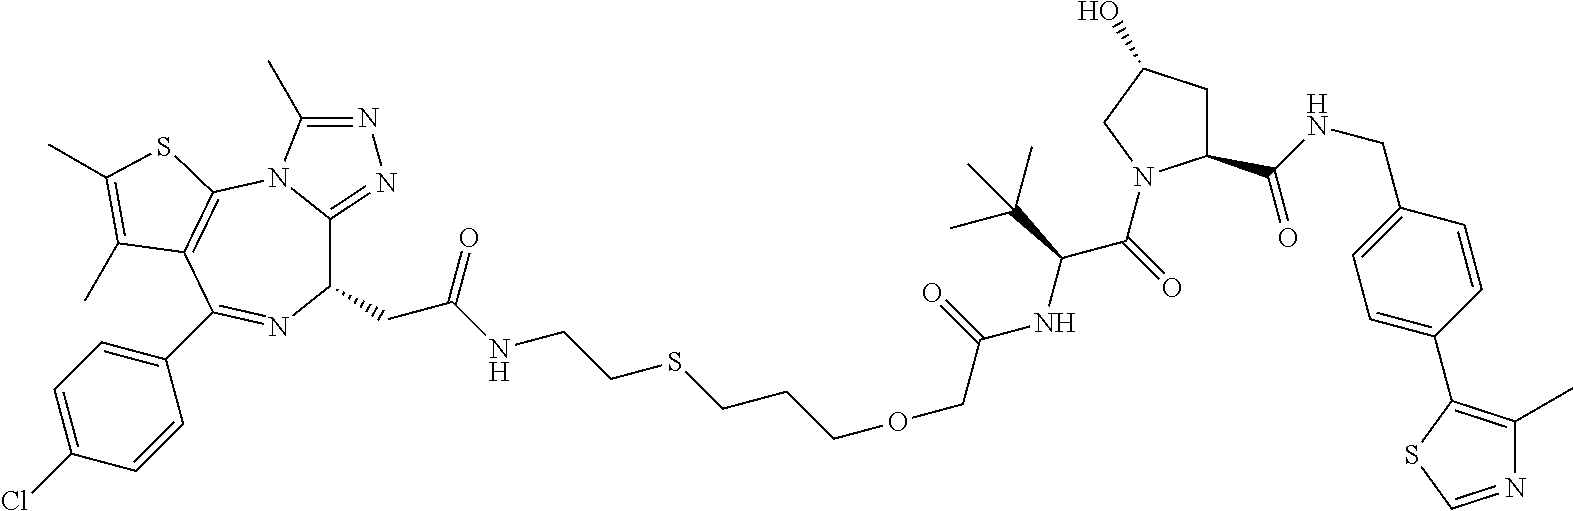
C1(CC(NCCSCCCOCC(=O)NC(C(=O)N2C(C(NCC3=CC=C(C4=C(C)N=CS4)C=C3)=O)CC(O)C2)C(C)(C)C)=O)C2=NN=C(C)N2C2=C(C(C3=CC=C(Cl)C=C3)=N1)C(C)=C(C)S2
